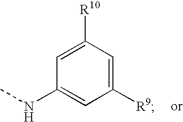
C1=C([R10])C=C([R9])C=C1NC
